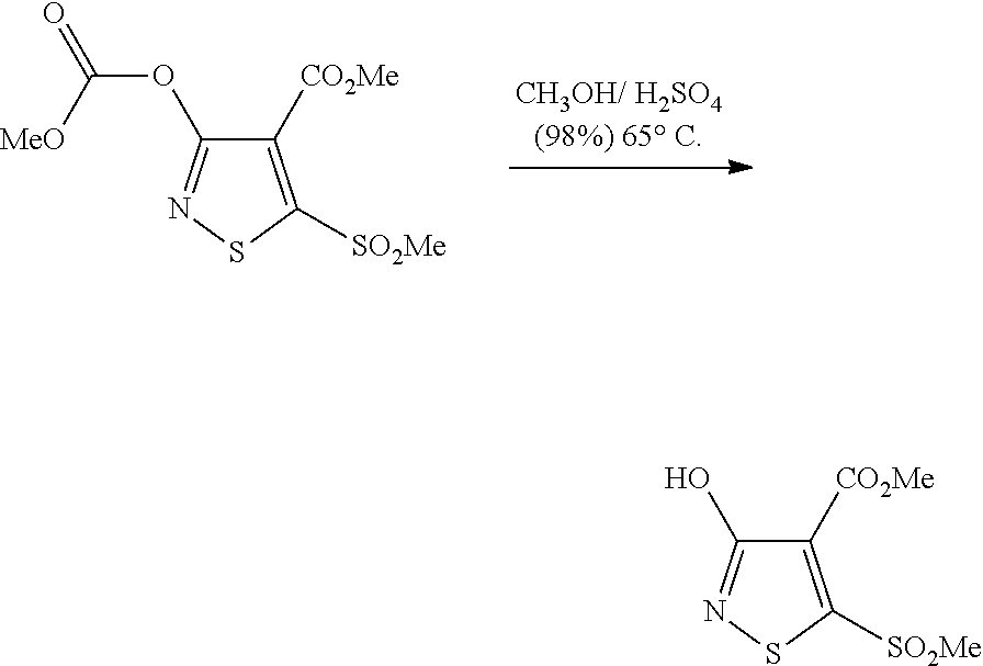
C1([CO2Me])=C([SO2Me])SN=C1OC(=O)[MeO].C1([CO2Me])=C([SO2Me])SN=C1O
